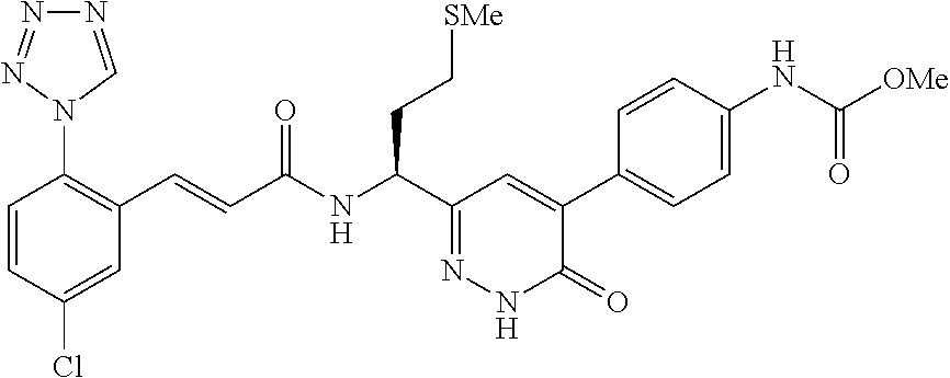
C1=CC(Cl)=CC(C=CC(NC(C2=NNC(=O)C(C3=CC=C(NC(=O)[OMe])C=C3)=C2)CC[SMe])=O)=C1N1N=NN=C1
